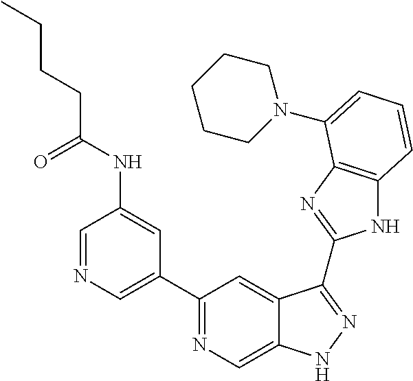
C1=NC=C(C2=NC=C3C(=C2)C(C2=NC4=C(N2)C=CC=C4N2CCCCC2)=NN3)C=C1NC(CCCC)=O
